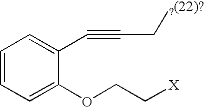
C1=CC=C(OCC[X])C(C#CC[?(22)?])=C1
